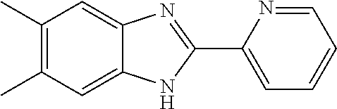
C1(C)=C(C)C=C2C(=C1)N=C(C1=CC=CC=N1)N2
